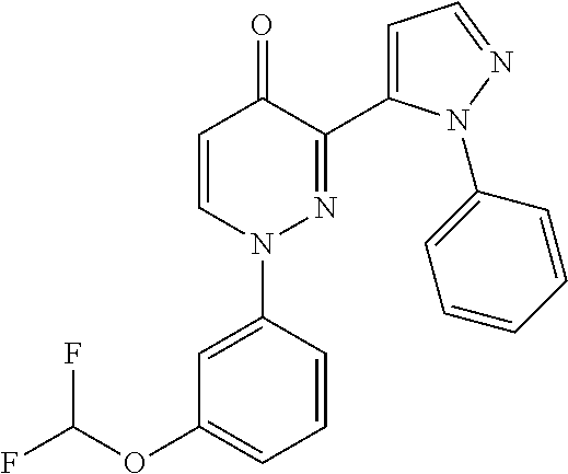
C1=CN(C2=CC(OC(F)F)=CC=C2)N=C(C2=CC=NN2C2=CC=CC=C2)C1=O
